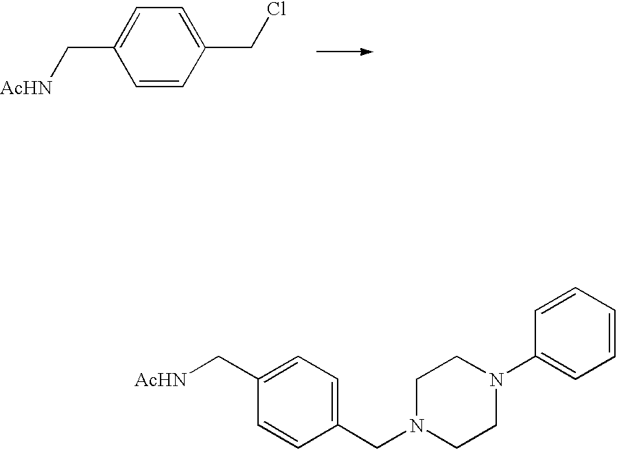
C1=C(C[AcHN])C=CC(CCl)=C1.C1=C(C[AcHN])C=CC(CN2CCN(C3=CC=CC=C3)CC2)=C1
